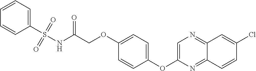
C1(OC2=CN=C3C(=N2)C=CC(Cl)=C3)=CC=C(OCC(NS(C2=CC=CC=C2)(=O)=O)=O)C=C1
